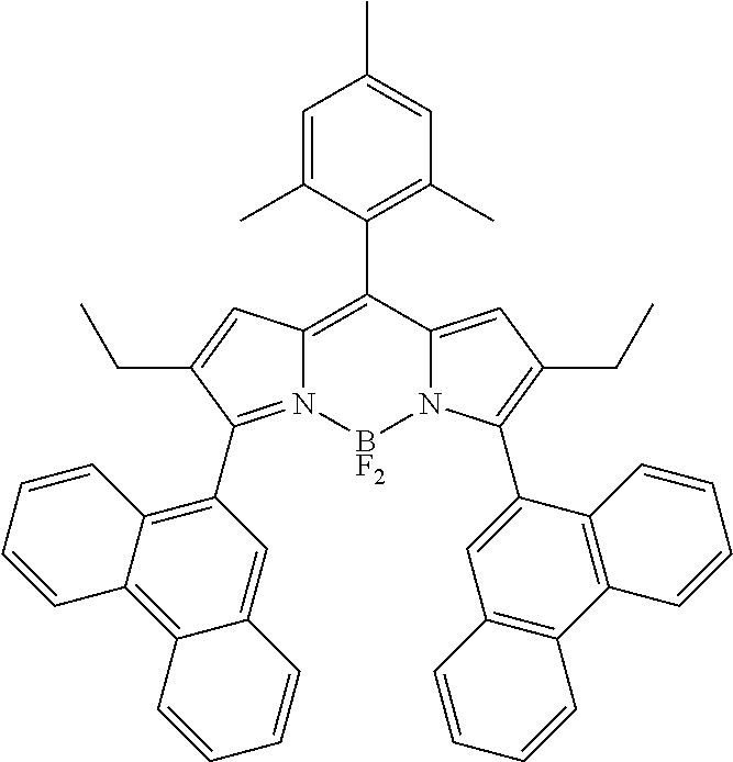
C12=C(C3=C(C)C=C(C)C=C3C)C3=CC(CC)=C(C4=CC5=C(C6=C4C=CC=C6)C=CC=C5)N3[BF2]N1=C(C1=C3C(=C4C(=C1)C=CC=C4)C=CC=C3)C(CC)=C2
